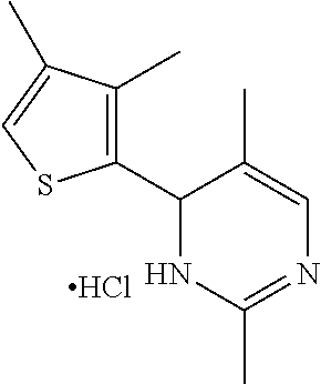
Cl.C1(C2=C(C)C(C)=CS2)NC(C)=NC=C1C
